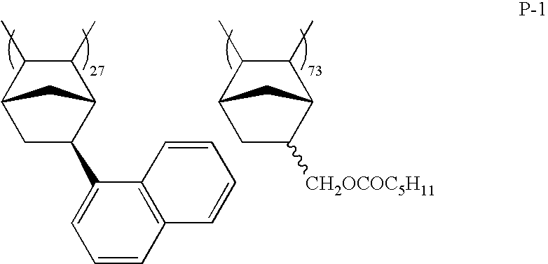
C1(C)C(C)C2CC(C3=CC=CC4=C3C=CC=C4)C1C2.C1(C)C(C)C2CC([CH2OCOC5H11])C1C2
